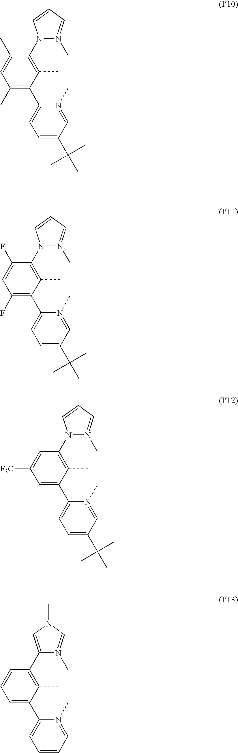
N1(C2=C(C)C(C3=CC=C(C(C)(C)C)C=N3C)=C(C)C=C2C)N(C)=CC=C1.N1(C2=C(C)C(C3=CC=C(C(C)(C)C)C=N3C)=C(F)C=C2F)N(C)=CC=C1.N1(C2=C(C)C(C3=CC=C(C(C)(C)C)C=N3C)=CC([F3C])=C2)N(C)=CC=C1.C1(C2=C(C)C(C3=CC=CC=N3C)=CC=C2)=CN(C)C=N1C
